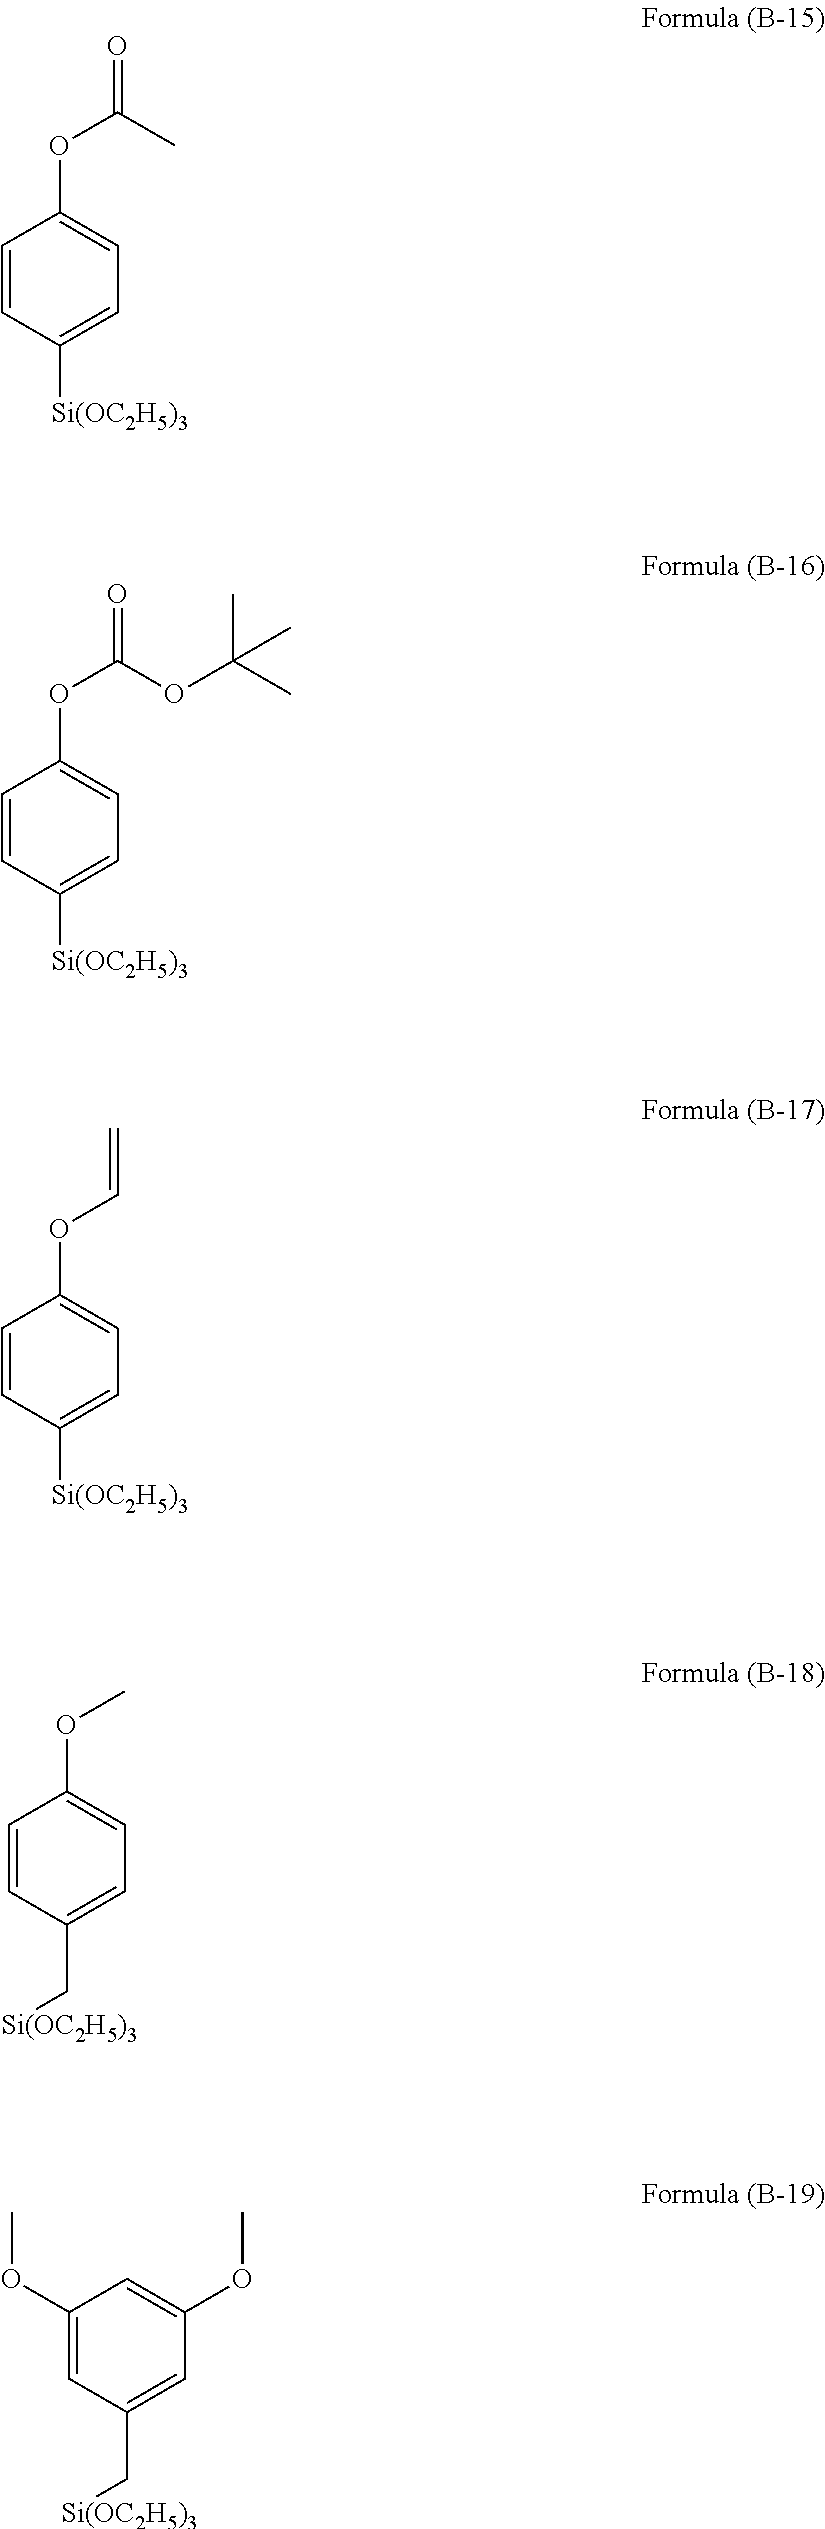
C1=CC([Si(OC2H5)3])=CC=C1OC(C)=O.C1=CC([Si(OC2H5)3])=CC=C1OC(OC(C)(C)C)=O.C1=CC([Si(OC2H5)3])=CC=C1OC=C.C1=CC(C[Si(OC2H5)3])=CC=C1OC.C1(OC)=CC(C[Si(OC2H5)3])=CC(OC)=C1
